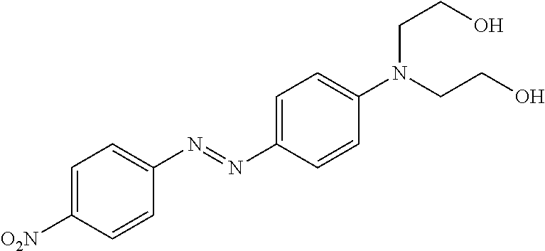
C1=C([O2N])C=CC(N=NC2=CC=C(N(CCO)CCO)C=C2)=C1
